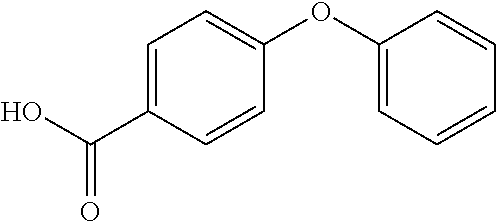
C1=C(C(O)=O)C=CC(OC2=CC=CC=C2)=C1
